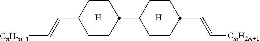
[CnH2n+1]C=CC1CCC(C2CCC(C=C[CmH2m+1])CC2)CC1.[H].[H]
